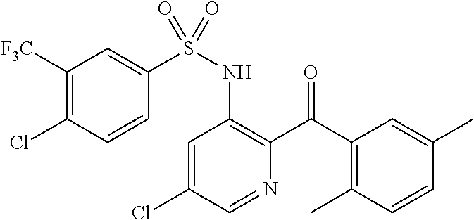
C1=C(Cl)C=NC(C(C2=C(C)C=CC(C)=C2)=O)=C1NS(=O)(C1=CC([F3C])=C(Cl)C=C1)=O
